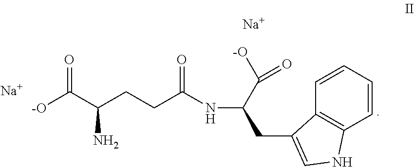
[Na].[Na].[-O]C(C(CCC(NC(CC1=CNC2=C1C=CC=C2)C([-O])=O)=O)N)=O
